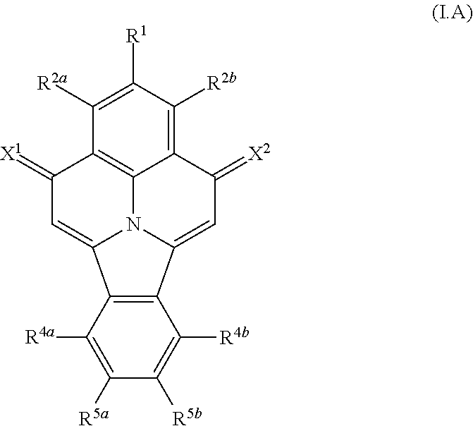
C1([R2a])=C([R1])C([R2b])=C2C3=C1C(=[X1])C=C1C4=C(C(=CC2=[X2])N31)C([R4b])=C([R5b])C([R5a])=C4[R4a]
